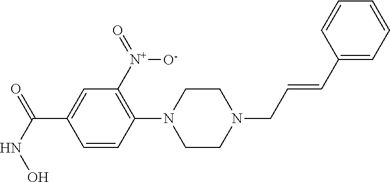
C1=CC(N2CCN(CC=CC3=CC=CC=C3)CC2)=C([N+]([O-])=O)C=C1C(=O)NO
